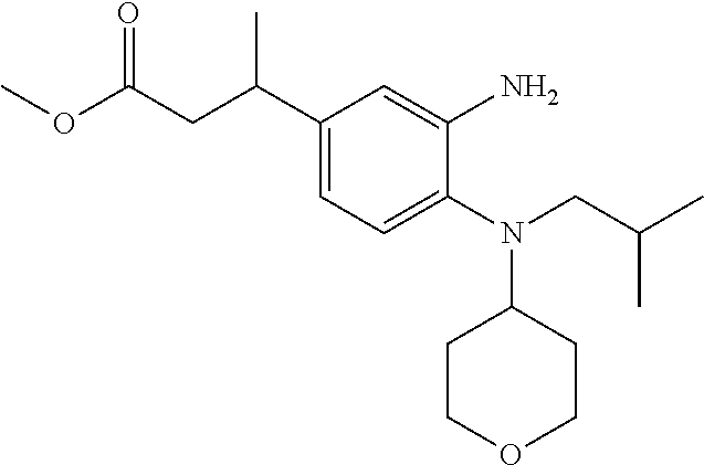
C1(C(CC(OC)=O)C)=CC=C(N(CC(C)C)C2CCOCC2)C(N)=C1
